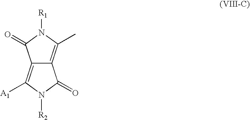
C12=C([A1])N([R2])C(=O)C1=C(C)N([R1])C2=O
